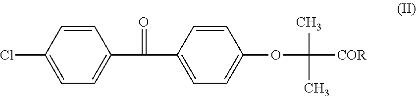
ClC1=CC=C(C(C2=CC=C(OC(C)([COR])C)C=C2)=O)C=C1
